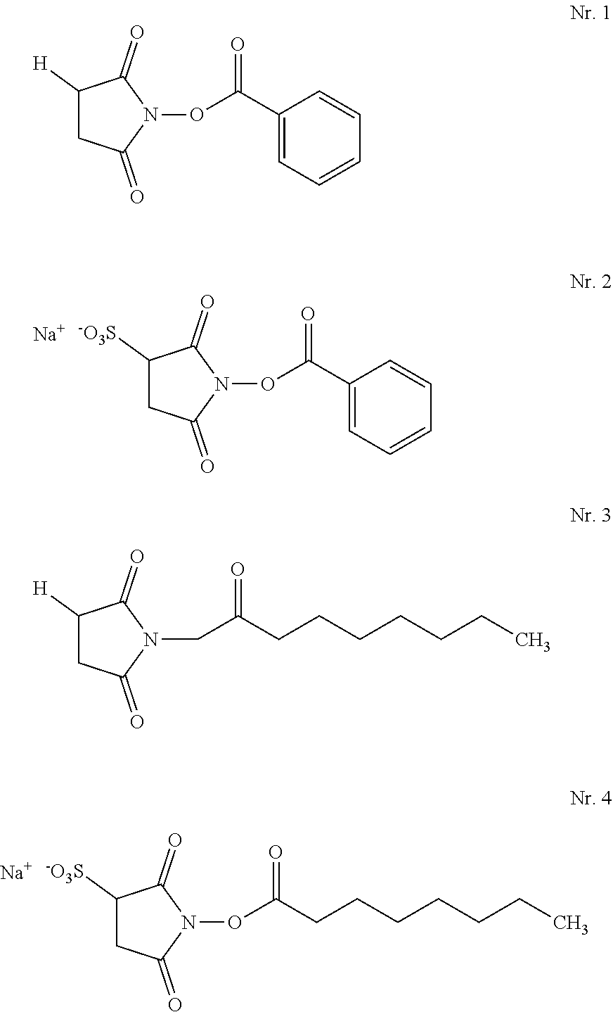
C1([-O3S])CC(=O)N(OC(C2=CC=CC=C2)=O)C1=O.[Na].C1([-O3S])CC(=O)N(OC(CCCCCCC)=O)C1=O.[Na].C1([H])CC(=O)N(OC(C2=CC=CC=C2)=O)C1=O.C1([H])CC(=O)N(CC(CCCCCCC)=O)C1=O
